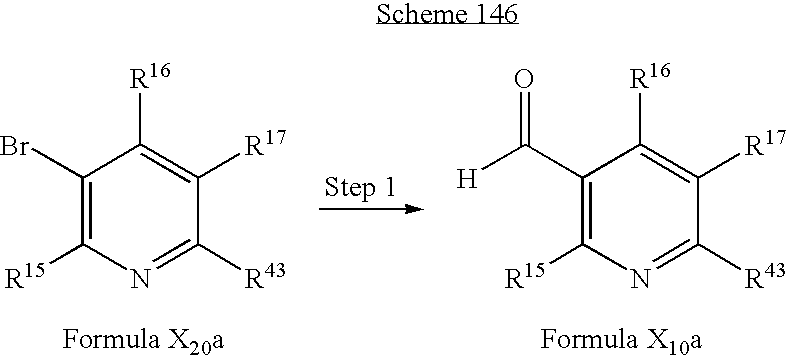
C1(Br)=C([R15])N=C([R43])C([R17])=C1[R16].C1(C([H])=O)=C([R15])N=C([R43])C([R17])=C1[R16]
